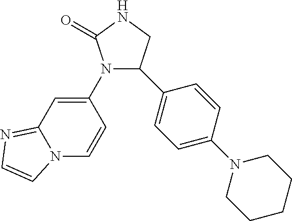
N12C=CC(N3C(=O)NCC3C3=CC=C(N4CCCCC4)C=C3)=CC1=NC=C2
